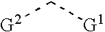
C([G2])[G1]
